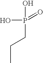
C(C)CP(=O)(O)O
